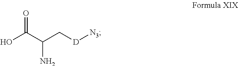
O=C(O)C(N)C[D][N3]
